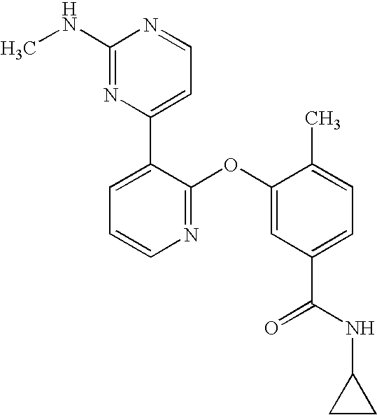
N1=C(OC2=CC(C(NC3CC3)=O)=CC=C2C)C(C2=CC=NC(NC)=N2)=CC=C1
